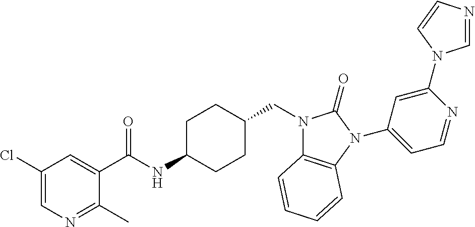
C1(Cl)=CN=C(C)C(C(NC2CCC(CN3C4=C(N(C5=CC=NC(N6C=NC=C6)=C5)C3=O)C=CC=C4)CC2)=O)=C1
